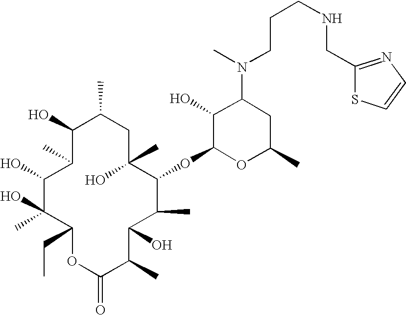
C1(O)C(C)C(O)C(O)(C)C(CC)OC(=O)C(C)C(O)C(C)C(OC2OC(C)CC(N(C)CCCNCC3=NC=CS3)C2O)C(C)(O)CC1C
